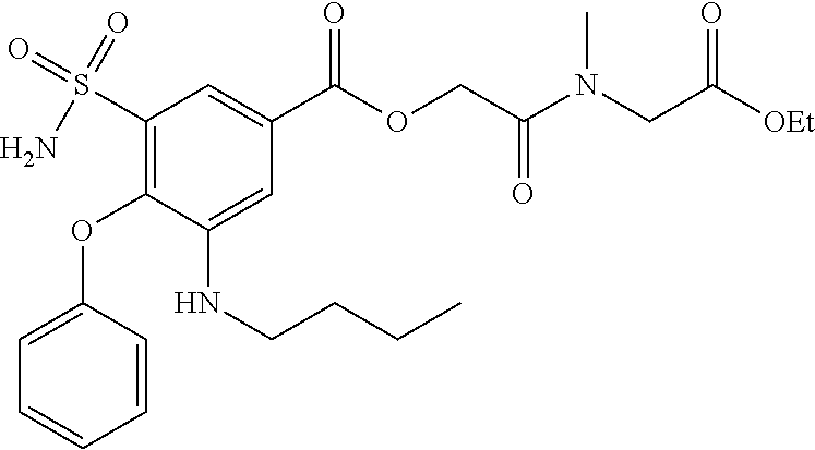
C1=C(OC2=C(S(N)(=O)=O)C=C(C(=O)OCC(=O)N(C)CC(=O)[OEt])C=C2NCCCC)C=CC=C1
